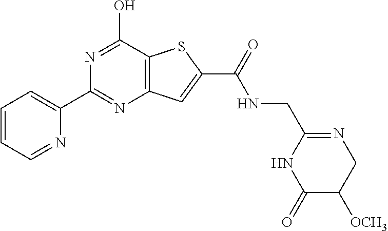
C1=CC=NC(C2=NC3=C(C(O)=N2)SC(C(=O)NCC2=NCC([OCH3])C(=O)N2)=C3)=C1
